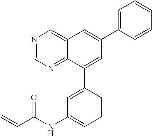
N1=CN=C2C(=C1)C=C(C1=CC=CC=C1)C=C2C1=CC(NC(C=C)=O)=CC=C1
